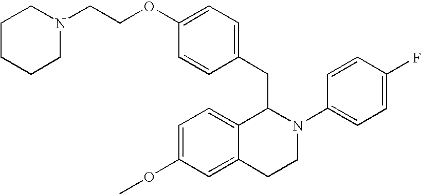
C1=C(OCCN2CCCCC2)C=CC(CC2C3=CC=C(OC)C=C3CCN2C2=CC=C(F)C=C2)=C1
